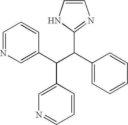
C1=NC=C(C(C(C2=CC=CC=C2)C2=NC=CN2)C2=CN=CC=C2)C=C1
